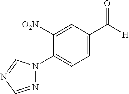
C1=C(C([H])=O)C=C([O2N])C(N2N=CN=C2)=C1
